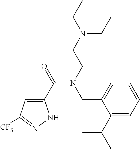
C1(C(=O)N(CCN(CC)CC)CC2=CC=CC=C2C(C)C)=CC([CF3])=NN1
